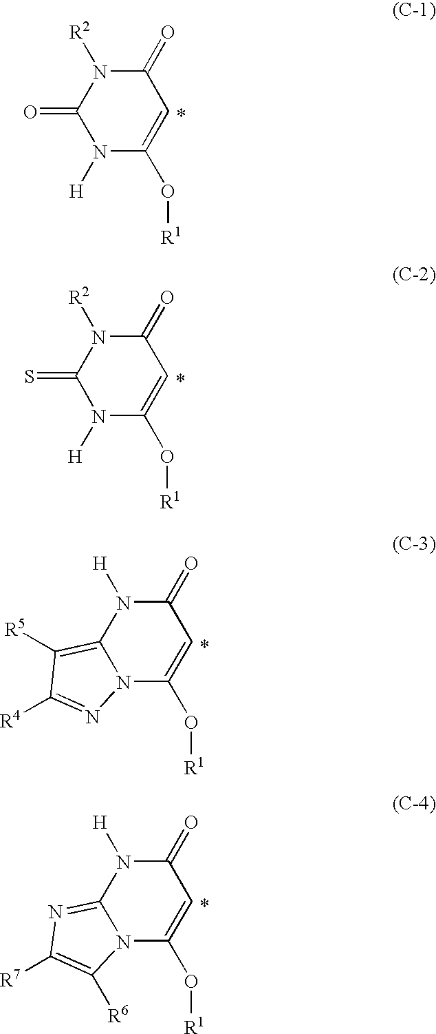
N1([H])C(O[R1])=CC(=O)N([R2])C1=O.N1([H])C(O[R1])=CC(=O)N([R2])C1=S.N12C(O[R1])=CC(=O)N([H])C1=C([R5])C([R4])=N2.N12C(O[R1])=CC(=O)N([H])C1=NC([R7])=C2[R6]
